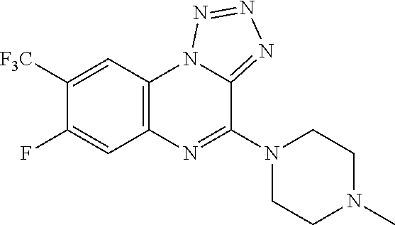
C1([F3C])=CC2=C(N=C(N3CCN(C)CC3)C3=NN=NN23)C=C1F
